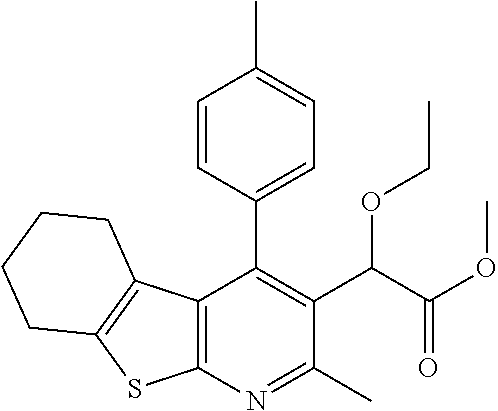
C12=C(N=C(C)C(C(C(OC)=O)OCC)=C1C1=CC=C(C)C=C1)SC1=C2CCCC1
